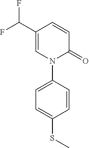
C1=C(C(F)F)C=CC(=O)N1C1=CC=C(SC)C=C1
